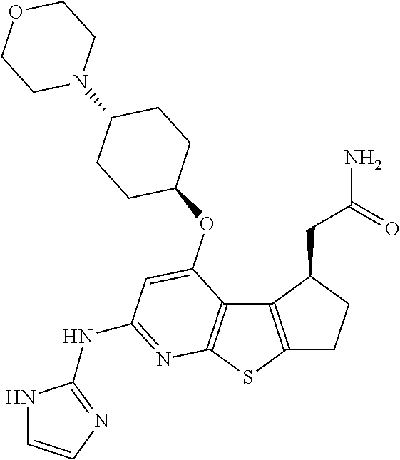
C12=C(SC3=C1C(OC1CCC(N4CCOCC4)CC1)=CC(NC1=NC=CN1)=N3)CCC2CC(N)=O
